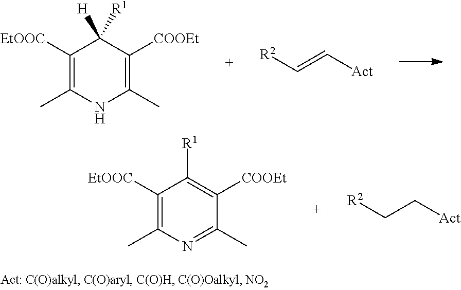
C1([EtOOC])=C(C)NC(C)=C([COOEt])C1([H])[R1].[R2]C=C[Act].C1([EtOOC])=C(C)N=C(C)C([COOEt])=C1[R1].[R2]CC[Act]
